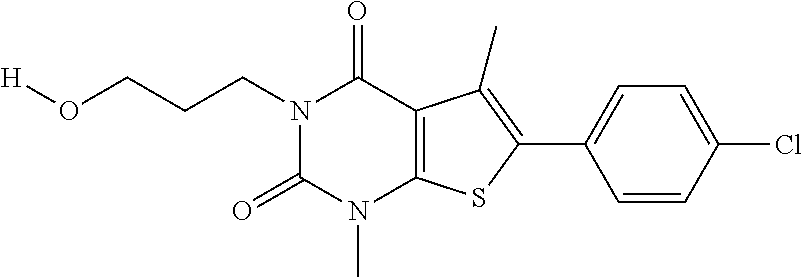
N1(CCCO[H])C(=O)N(C)C2=C(C1=O)C(C)=C(C1=CC=C(Cl)C=C1)S2
